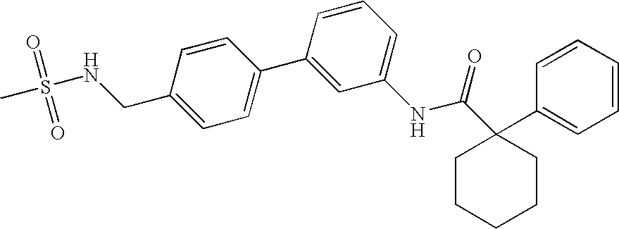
C1=C(C2=CC=C(CNS(=O)(=O)C)C=C2)C=CC=C1NC(C1(C2=CC=CC=C2)CCCCC1)=O
